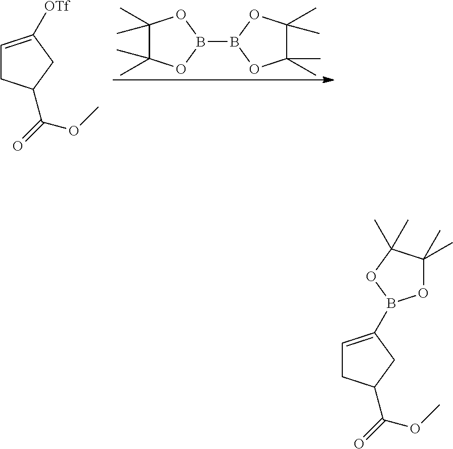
C1=C([OTf])CC(C(=O)OC)C1.B1(B2OC(C)(C)C(C)(C)O2)OC(C)(C)C(C)(C)O1.C1=C(B2OC(C)(C)C(C)(C)O2)CC(C(=O)OC)C1
